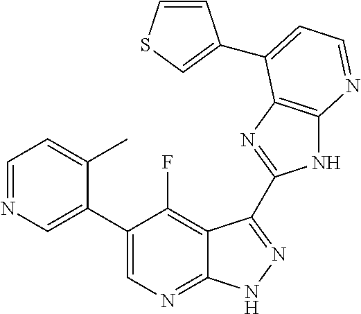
C1=NC=C(C2=CN=C3C(=C2F)C(C2=NC4=C(N2)N=CC=C4C2=CSC=C2)=NN3)C(C)=C1
